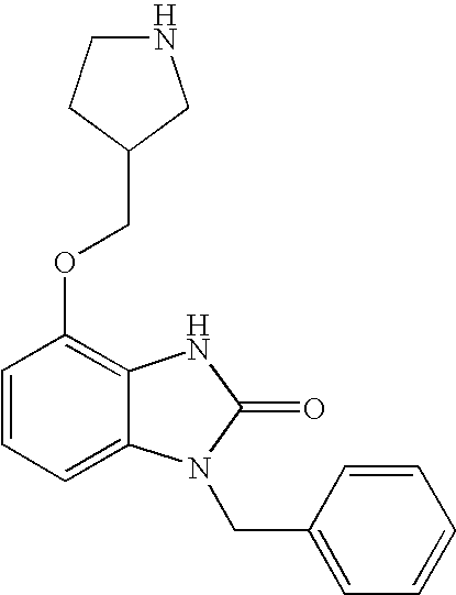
C1=CC=C2C(=C1OCC1CNCC1)NC(=O)N2CC1=CC=CC=C1
